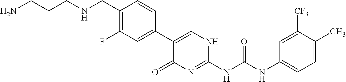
NCCCNCC1=C(F)C=C(C2=CNC(NC(NC3=CC=C(C)C([CF3])=C3)=O)=NC2=O)C=C1
